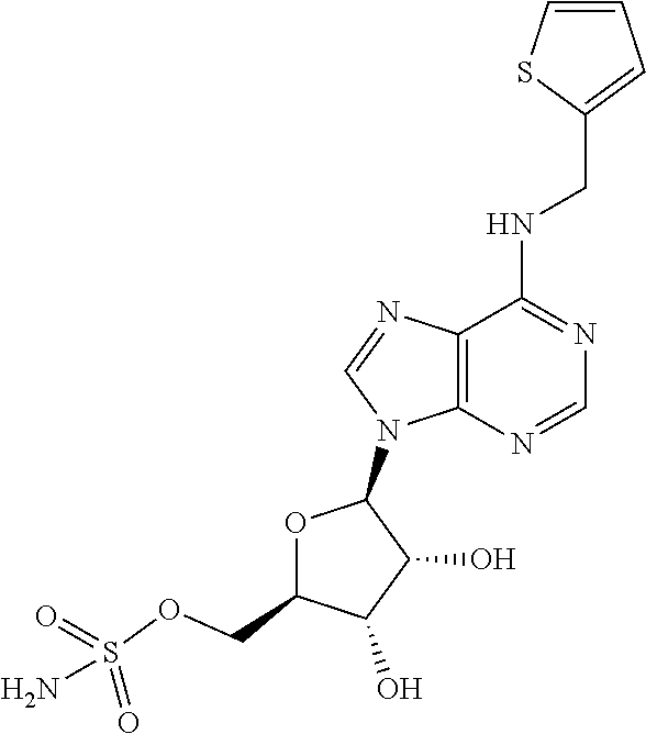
C1(CNC2=NC=NC3=C2N=CN3C2OC(COS(N)(=O)=O)C(O)C2O)=CC=CS1
